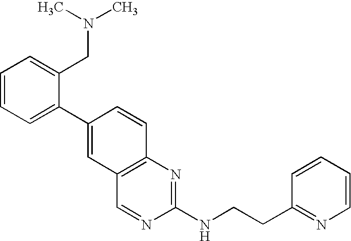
C1(C2=CC3=C(C=C2)N=C(NCCC2=NC=CC=C2)N=C3)=CC=CC=C1CN(C)C
